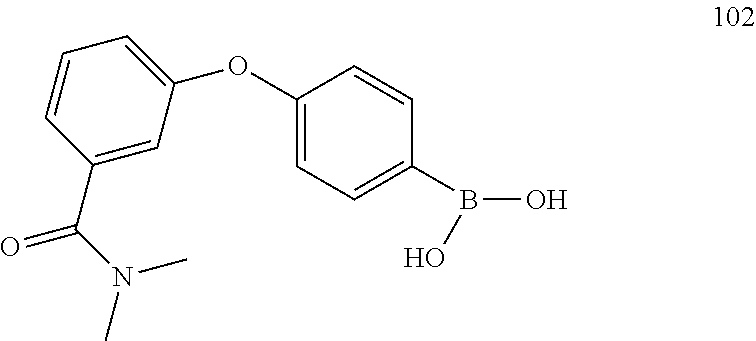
C1(C(N(C)C)=O)=CC(OC2=CC=C(B(O)O)C=C2)=CC=C1
